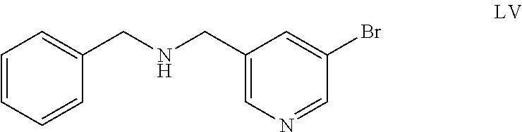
C1(CNCC2=CC=CC=C2)=CN=CC(Br)=C1
